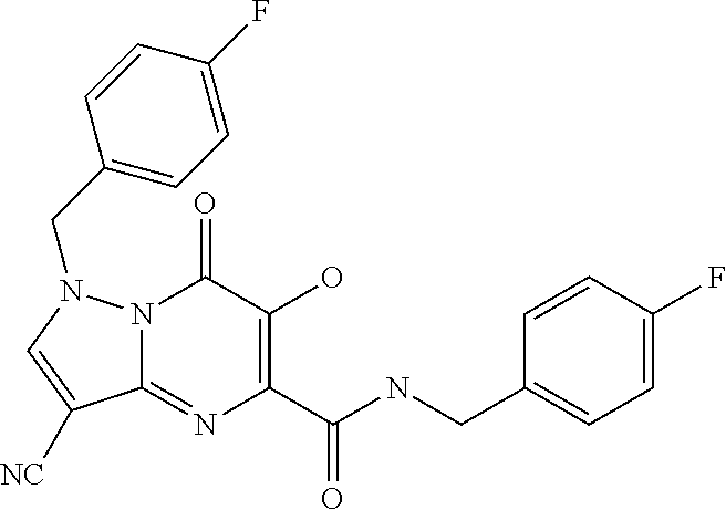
N12C(=NC(C(NCC3=CC=C(F)C=C3)=O)=C(O)C1=O)C([NC])=CN2CC1=CC=C(F)C=C1
